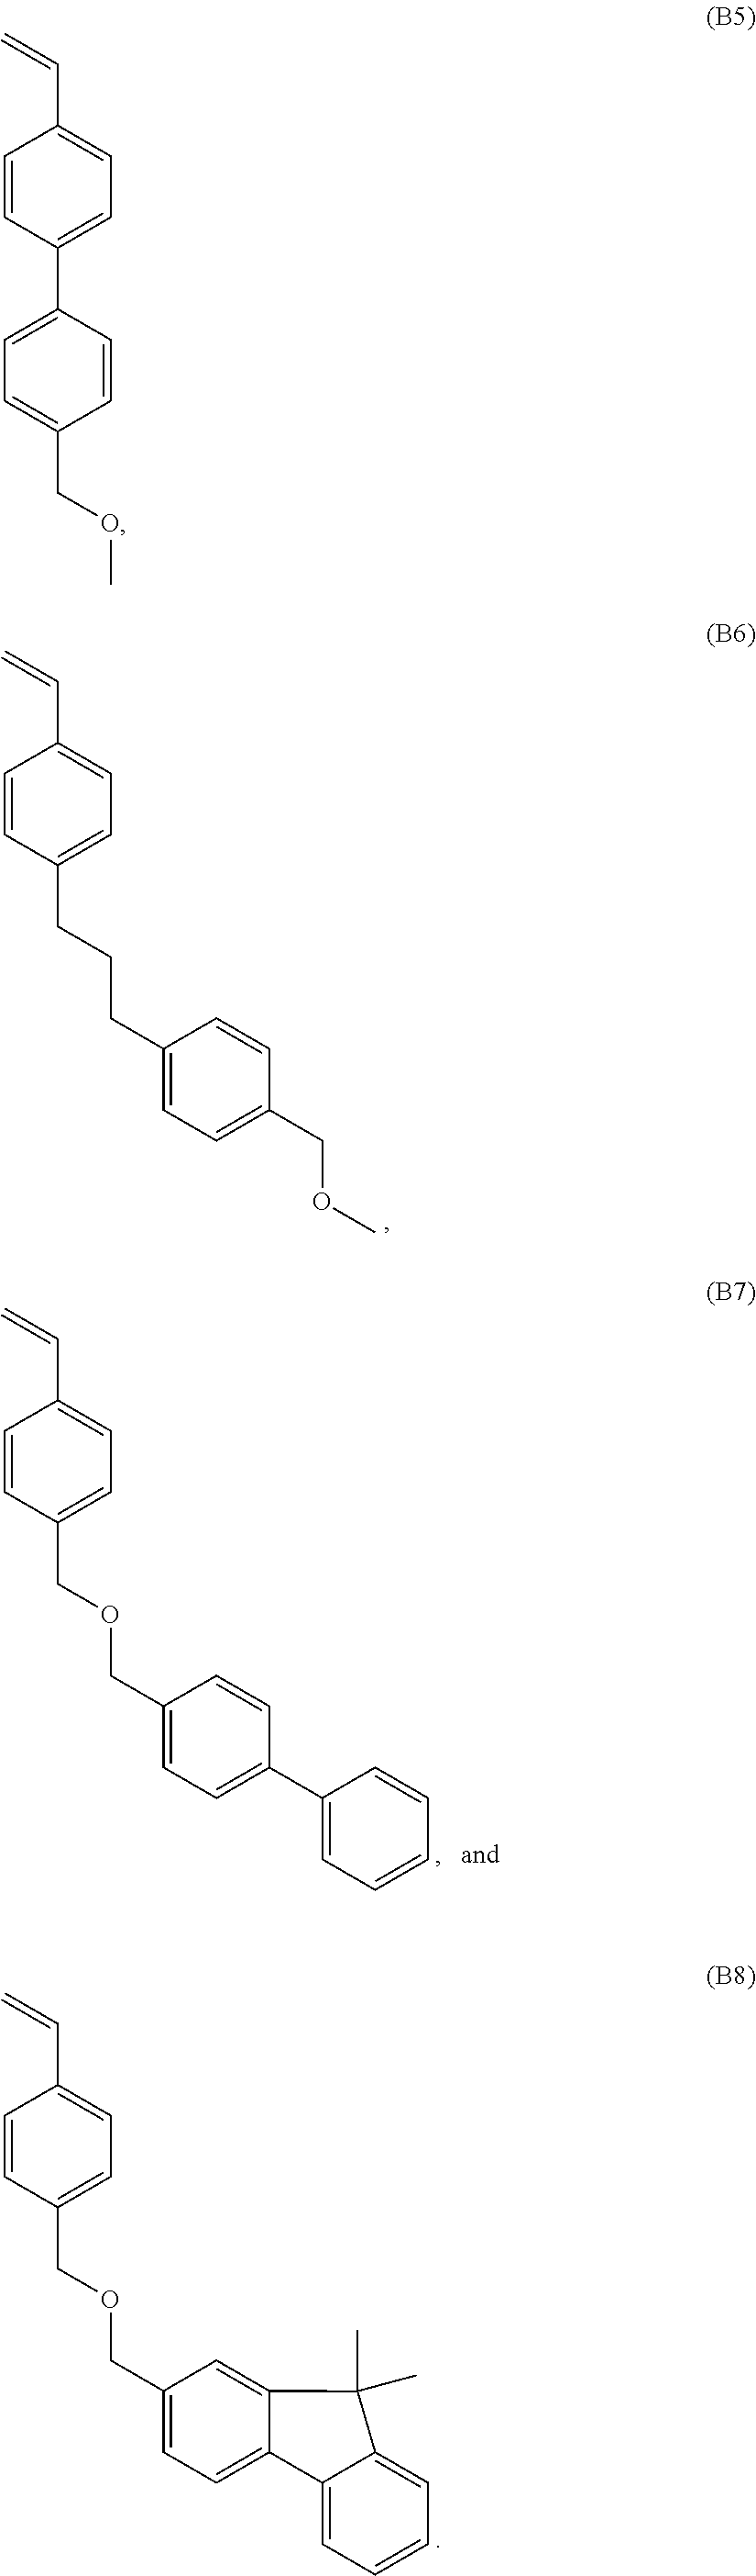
C1=CC(CCCC2=CC=C(COC)C=C2)=CC=C1C=C.C1=CC(COCC2=CC=C(C3=CC=CC=C3)C=C2)=CC=C1C=C.C1=CC(COCC2=CC=C3C(=C2)C(C)(C)C2=CC=CC=C32)=CC=C1C=C.C1=CC(C2=CC=C(COC)C=C2)=CC=C1C=C
